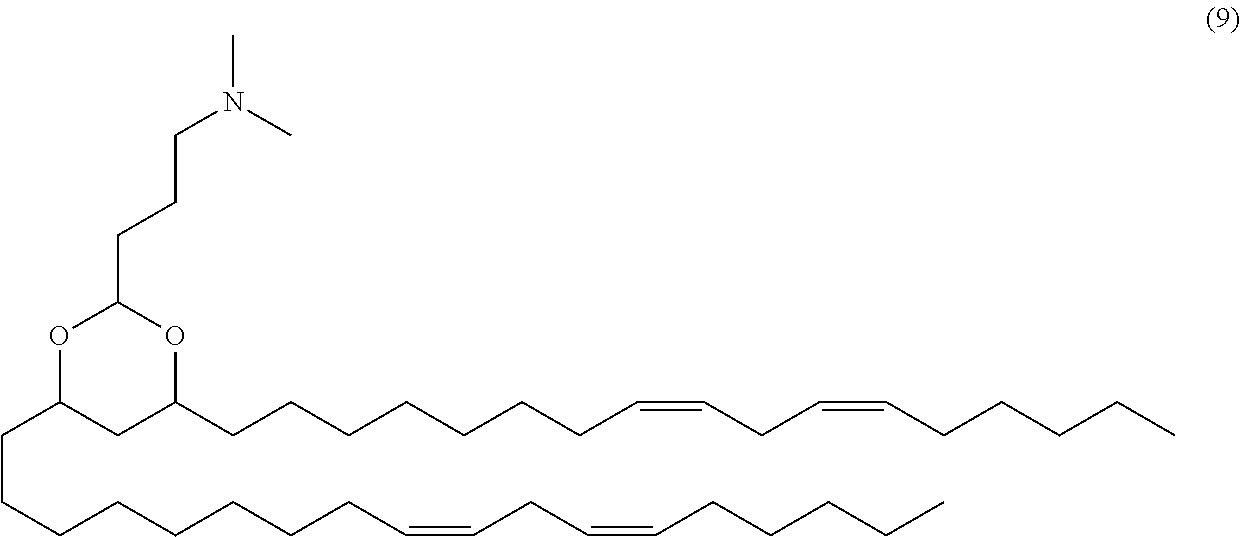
C(C1CC(CCCCCCCC=CCC=CCCCCC)OC(CCCN(C)C)O1)CCCCCCCC=CCC=CCCCCC
